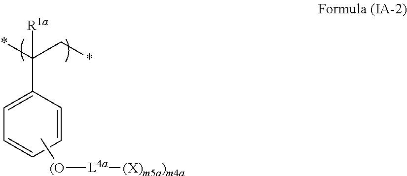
C1(C(*)(C*)[R1a])=CC=CC=C1.C[(O][L4a][(X)m5a)m4a]
